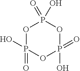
O1P(=O)(O)OP(O)(=O)OP1(O)=O
